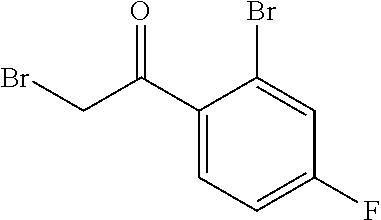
BrC1=CC(F)=CC=C1C(CBr)=O
